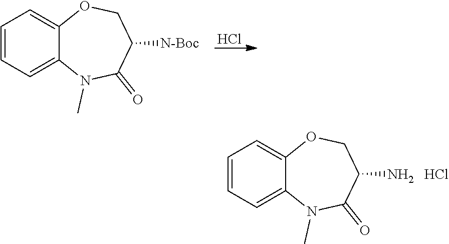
C1=CC=C2C(=C1)OCC(N)C(=O)N2C.Cl.Cl.C1=CC=C2C(=C1)OCC([N-Boc])C(=O)N2C
